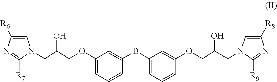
C1(OCC(CN2C=C([R6])N=C2[R7])O)=CC=CC(BC2=CC=CC(OCC(CN3C=C([R8])N=C3[R9])O)=C2)=C1
